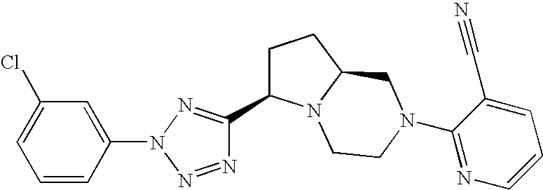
C1=CC(N2N=C(C3CCC4N3CCN(C3=NC=CC=C3C#N)C4)N=N2)=CC(Cl)=C1
